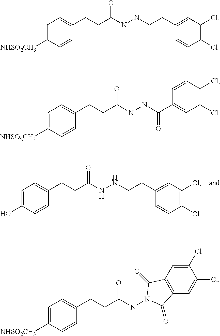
C1=C(O)C=CC(CCC(NNCCC2=CC(Cl)=C(Cl)C=C2)=O)=C1.C1=C([NHSO2CH3])C=CC(CCC(NNCCC2=CC(Cl)=C(Cl)C=C2)=O)=C1.C1=C([NHSO2CH3])C=CC(CCC(NNC(C2=CC(Cl)=C(Cl)C=C2)=O)=O)=C1.C1=C([NHSO2CH3])C=CC(CCC(NN2C(=O)C3=C(C=C(Cl)C(Cl)=C3)C2=O)=O)=C1
